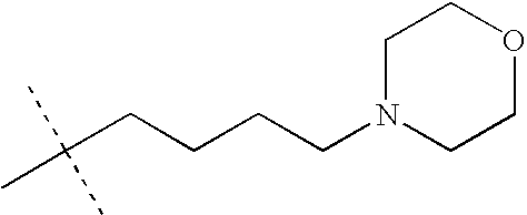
C(CCCCN1CCOCC1)(C)(C)C
